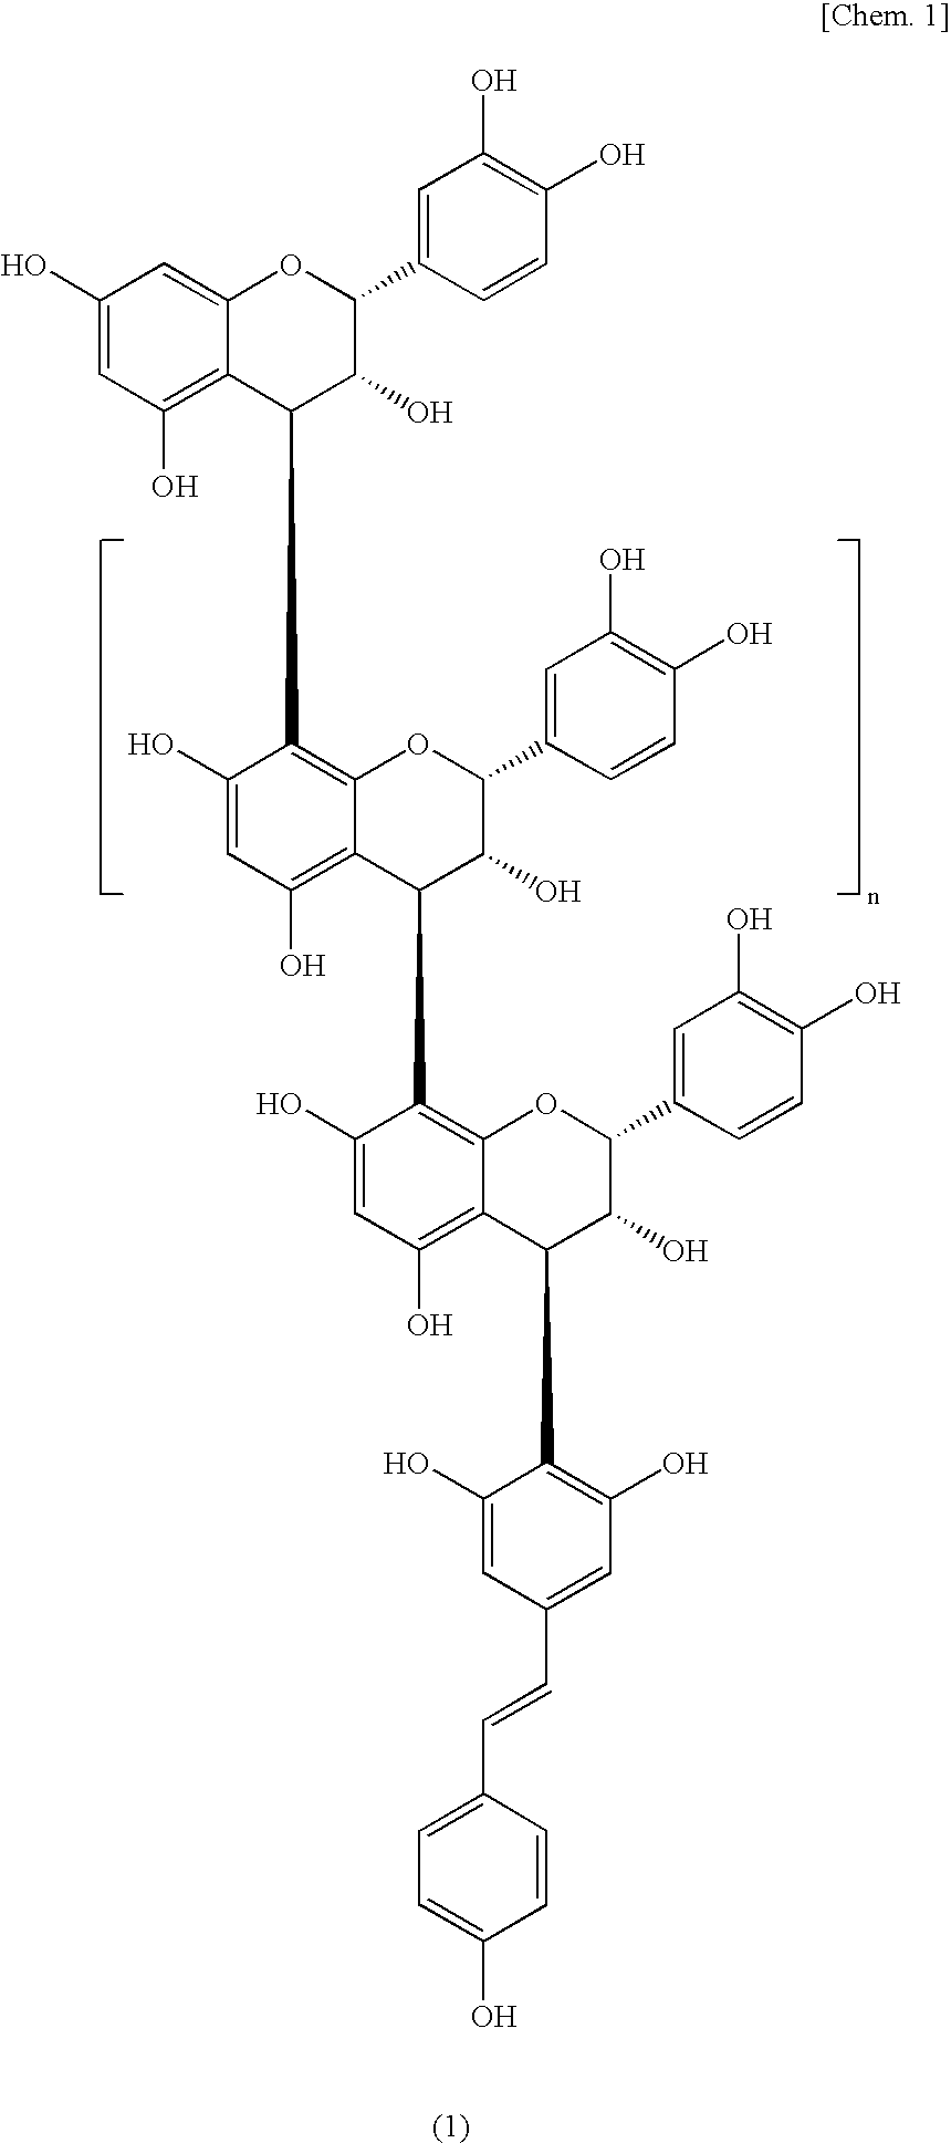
C1(O)=CC(O)=C2C(=C1)OC(C1=CC(O)=C(O)C=C1)C(O)C2C1=C2C(=C(O)C=C1O)C(C1=C3C(=C(O)C=C1O)C(C1=C(O)C=C(C=CC4=CC=C(O)C=C4)C=C1O)C(O)C(C1=CC(O)=C(O)C=C1)O3)C(O)C(C1=CC(O)=C(O)C=C1)O2
